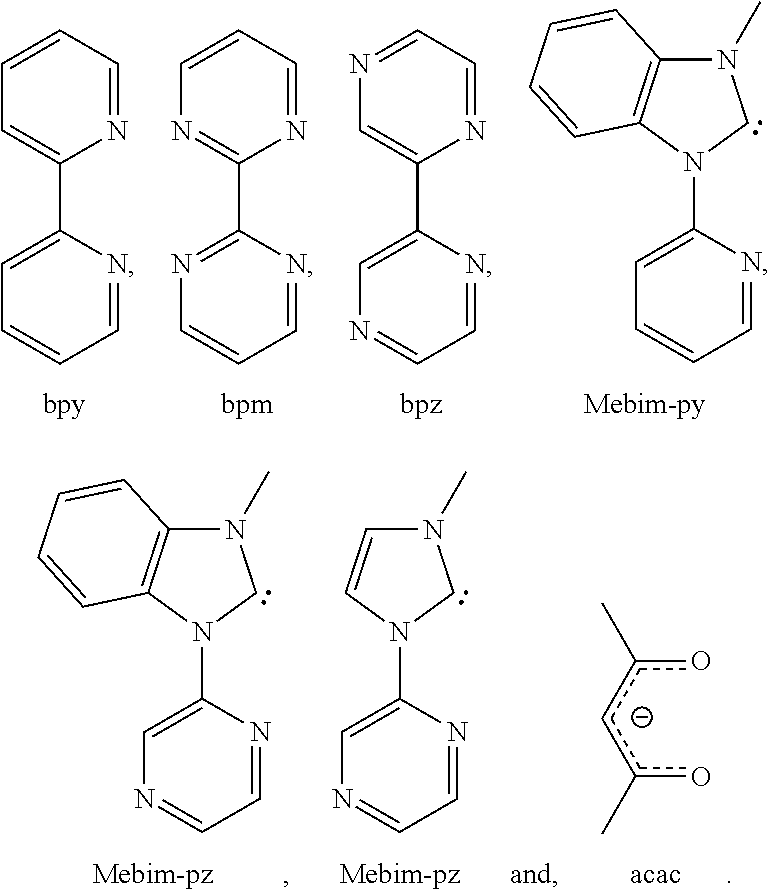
C1=CC=NC(C2=CC=CC=N2)=C1.C1=CC=NC(C2=NC=CC=N2)=N1.N1=CC=NC(C2=CN=CC=N2)=C1.C1=C(N2CN(C)C3=C2C=CC=C3)N=CC=C1.C1=C(N2CN(C)C=C2)N=CC=N1.C1=C(N2CN(C)C3=C2C=CC=C3)N=CC=N1.oc(cc(o)C)C
